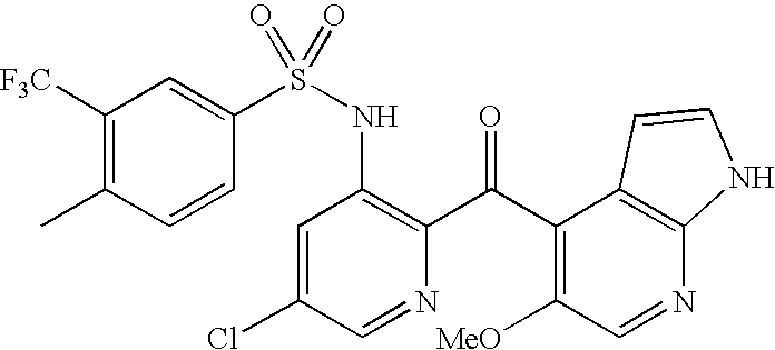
C1([F3C])=C(C)C=CC(S(NC2=C(C(C3=C([MeO])C=NC4=C3C=CN4)=O)N=CC(Cl)=C2)(=O)=O)=C1
